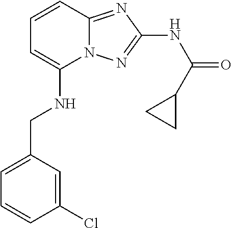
C1(NCC2=CC=CC(Cl)=C2)=CC=CC2=NC(NC(=O)C3CC3)=NN12
